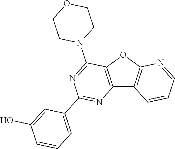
C12=C(OC3=C1C=CC=N3)C(N1CCOCC1)=NC(C1=CC=CC(O)=C1)=N2
